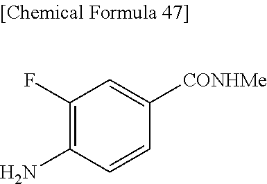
C1(F)=C(N)C=CC([CONHMe])=C1
